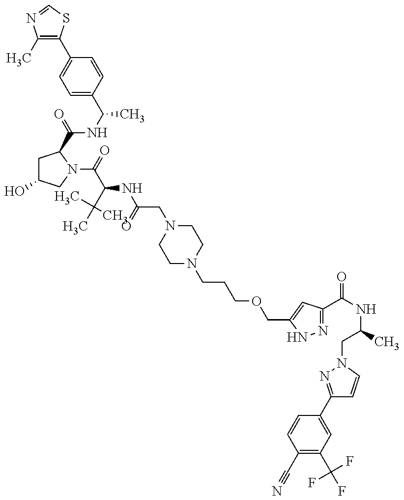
C1(C)=C(C2=CC=C(C(NC(=O)C3CC(O)CN3C(=O)C(C(C)(C)C)NC(CN3CCN(CCCOCC4=CC(C(NC(C)CN5C=CC(C6=CC(C(F)(F)F)=C(C#N)C=C6)=N5)=O)=NN4)CC3)=O)C)C=C2)SC=N1
